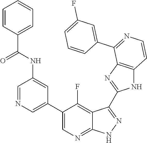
C1=NC=C(C2=CN=C3C(=C2F)C(C2=NC4=C(N2)C=CN=C4C2=CC(F)=CC=C2)=NN3)C=C1NC(C1=CC=CC=C1)=O
